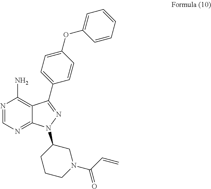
O(C1=CC=C(C2=NN(C3CCCN(C(C=C)=O)C3)C3=NC=NC(N)=C32)C=C1)C1=CC=CC=C1
